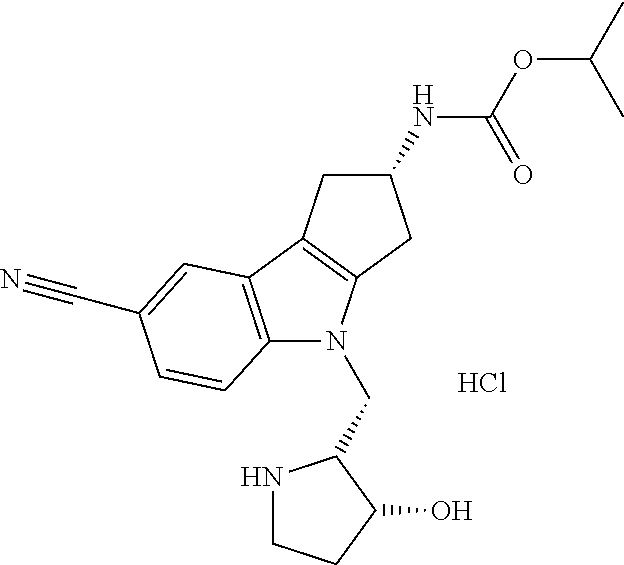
C12=C(C3=C(N1CC1NCCC1O)CC(NC(OC(C)C)=O)C3)C=C(C#N)C=C2.Cl
